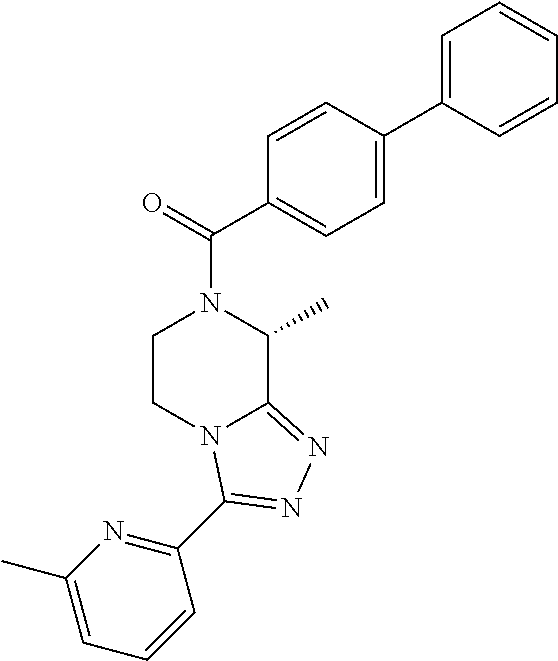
C1=CC(C2=CC=CC=C2)=CC=C1C(=O)N1C(C)C2=NN=C(C3=NC(C)=CC=C3)N2CC1
